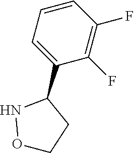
C1=CC(F)=C(F)C(C2NOCC2)=C1
